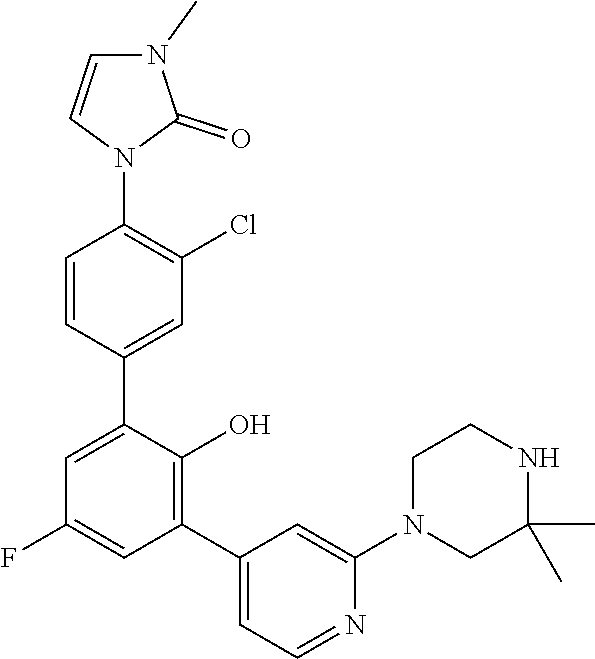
C1C(C)(C)NCCN1C1=CC(C2=C(O)C(C3=CC(Cl)=C(N4C=CN(C)C4=O)C=C3)=CC(F)=C2)=CC=N1
